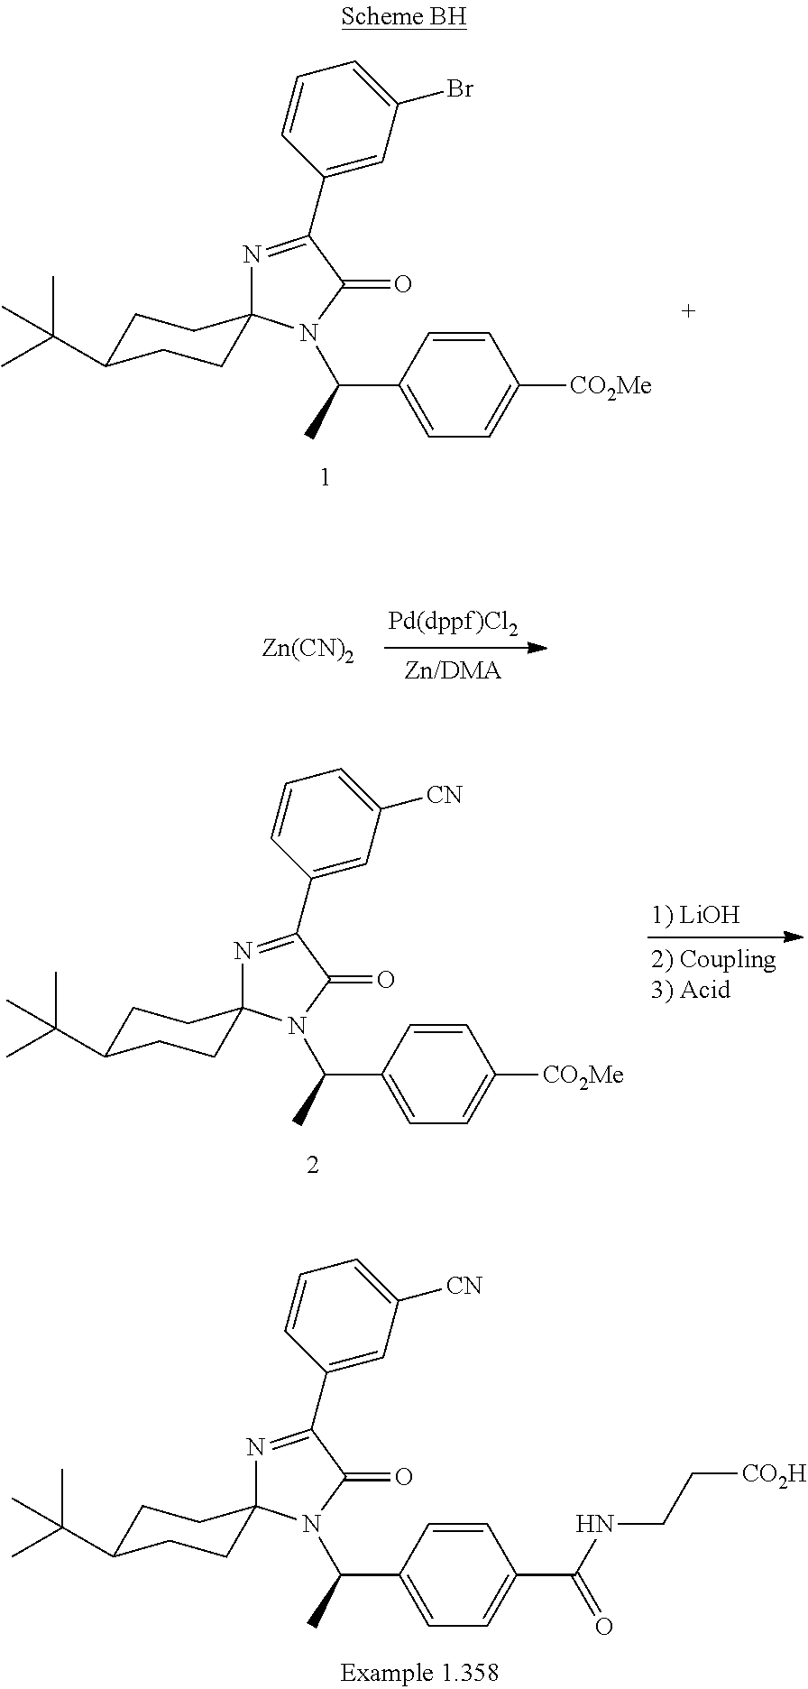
N1=C(C2=CC(Br)=CC=C2)C(=O)N(C(C)C2=CC=C([CO2Me])C=C2)C12CCC(C(C)(C)C)CC2.[Zn(CN)2].N1=C(C2=CC([CN])=CC=C2)C(=O)N(C(C)C2=CC=C([CO2Me])C=C2)C12CCC(C(C)(C)C)CC2.N1=C(C2=CC([CN])=CC=C2)C(=O)N(C(C)C2=CC=C(C(NCC[CO2H])=O)C=C2)C12CCC(C(C)(C)C)CC2
